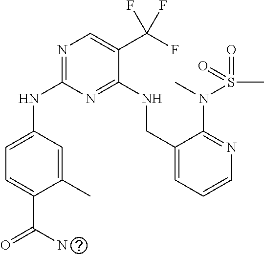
N(C1=NC=C(C(F)(F)F)C(NCC2=CC=CN=C2N(S(=O)(C)=O)C)=N1)C1=CC=C(C(N)=O)C(C)=C1
